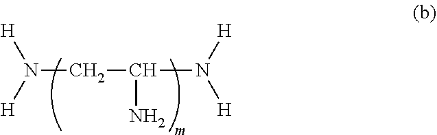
N(CC(N)N([H])[H])([H])[H]
